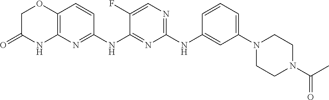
C1(NC2=CC(N3CCN(C(C)=O)CC3)=CC=C2)=NC=C(F)C(NC2=NC3=C(C=C2)OCC(=O)N3)=N1
